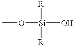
O([Si](O)([R])[R])C
